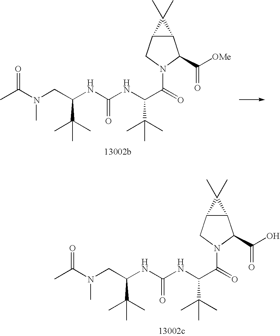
C12C(CN(C(=O)C(NC(NC(CN(C(C)=O)C)C(C)(C)C)=O)C(C)(C)C)C1C(O)=O)C2(C)C.C12C(CN(C(=O)C(NC(NC(CN(C(C)=O)C)C(C)(C)C)=O)C(C)(C)C)C1C([OMe])=O)C2(C)C
